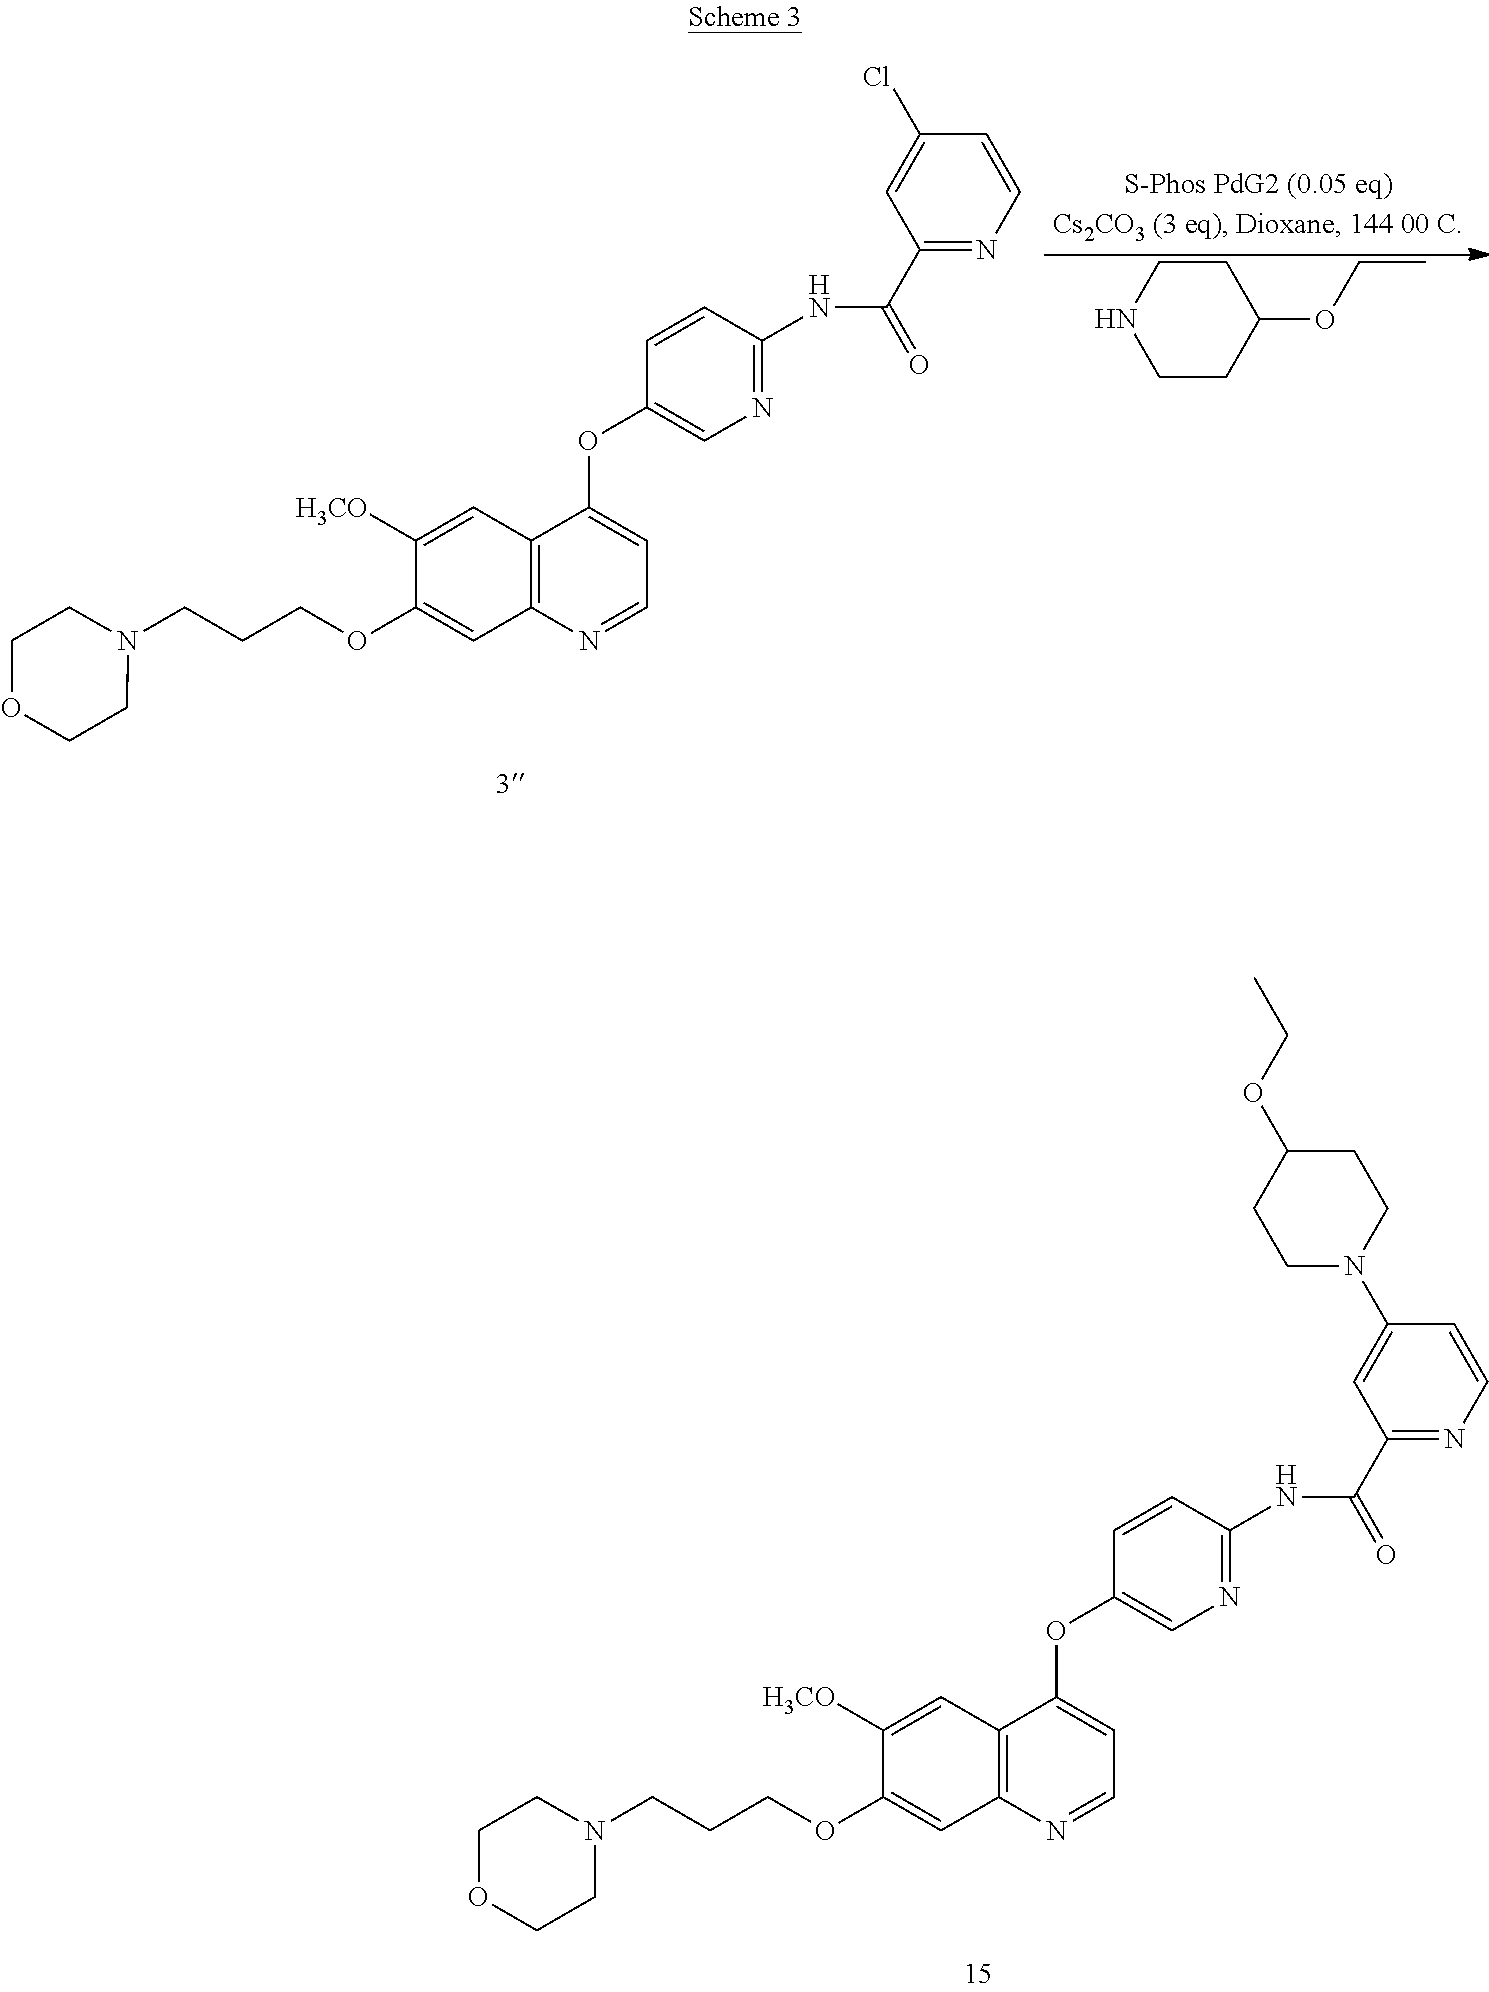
C1([H3CO])=CC2=C(C=C1OCCCN1CCOCC1)N=CC=C2OC1=CN=C(NC(=O)C2=NC=CC(N3CCC(OCC)CC3)=C2)C=C1.C1([H3CO])=CC2=C(C=C1OCCCN1CCOCC1)N=CC=C2OC1=CN=C(NC(=O)C2=NC=CC(Cl)=C2)C=C1.C1CNCCC1OCC
